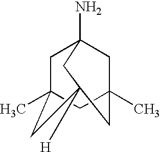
C1C2(C)CC3(C)CC1(N)CC([H])(C3)CC2
